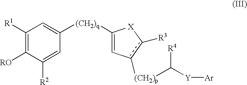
C1([R1])=C([RO])C([R2])=CC([(CH2)q]C2=Cc([(CH2)p]C([Y][Ar])[R4])c([R3])[X]2)=C1
